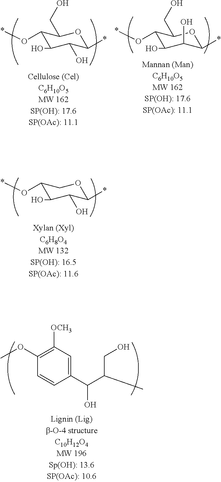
C1(O*)C(O)C(O)C(*)OC1CO.C1(O*)C(O)C(O)C(*)OC1CO.C1(O*)C(O)C(O)C(*)OC1.C1(C(C(C)CO)O)=CC([OCH3])=C(OC)C=C1
